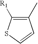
C1(C)=C([R1])SC=C1
